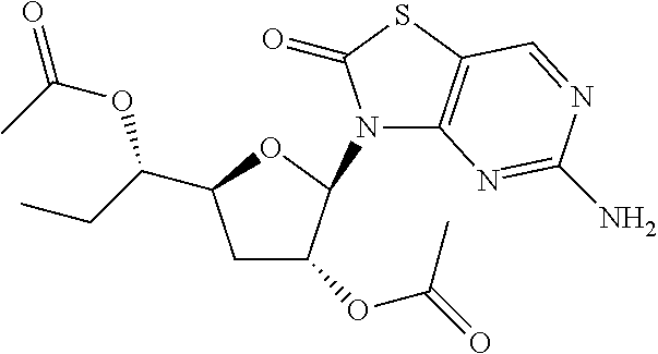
C1C(OC(=O)C)C(N2C3=C(SC2=O)C=NC(N)=N3)OC1C(CC)OC(=O)C
